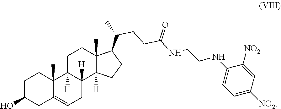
C1C(O)CC2=CCC3([H])C([H])(C2(C)C1)CCC1(C)C3([H])CCC1C(CCC(=O)NCCNC1=CC=C([NO2])C=C1[NO2])C
